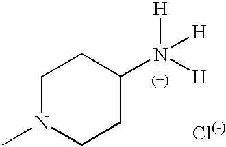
C1N(C)CCC(N([H])([H])[H])C1
